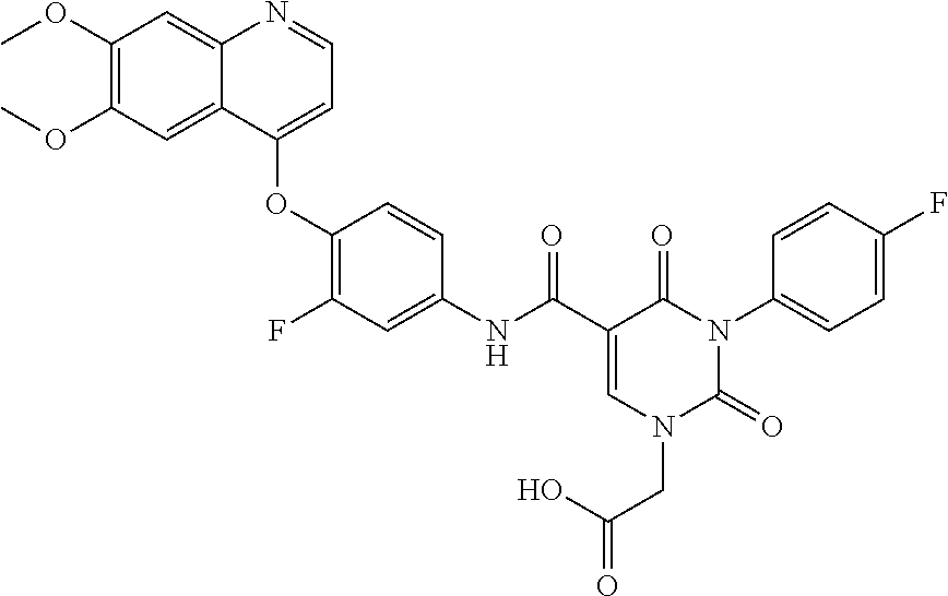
C1(OC)=C(OC)C=C2C(=C1)N=CC=C2OC1=C(F)C=C(NC(C2=CN(CC(=O)O)C(=O)N(C3=CC=C(F)C=C3)C2=O)=O)C=C1
